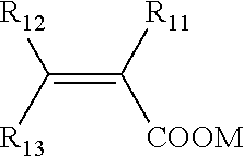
C(=C([R11])[COOM])([R13])[R12]
